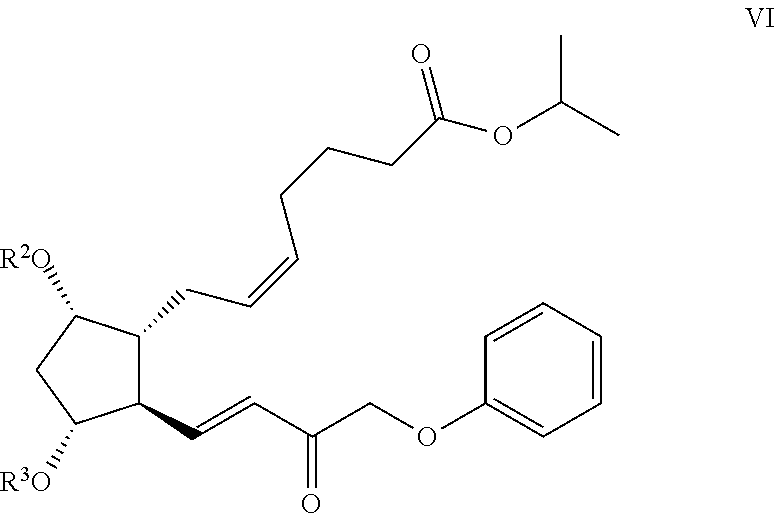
C1(C=CC(COC2=CC=CC=C2)=O)C(CC=CCCCC(OC(C)C)=O)C([R2O])CC1[R3O]
